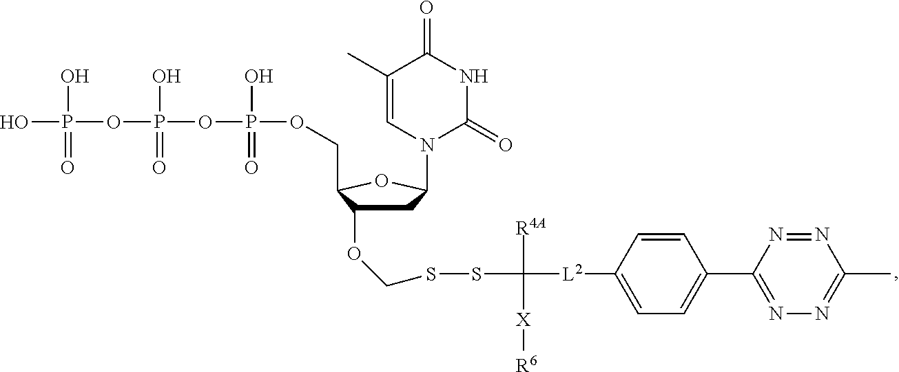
OP(OP(OP(OCC1C(OCSSC([L2]C2=CC=C(C3=NN=C(C)N=N3)C=C2)([R4A])[X][R6])CC(N2C(=O)NC(=O)C(C)=C2)O1)(O)=O)(O)=O)(O)=O
